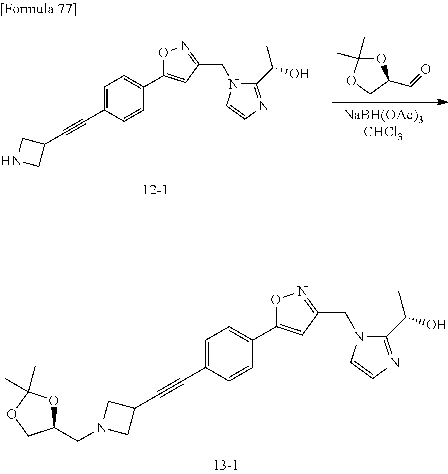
C1(C#CC2CN(CC3OC(C)(C)OC3)C2)=CC=C(C2=CC(CN3C(C(O)C)=NC=C3)=NO2)C=C1.[NaBH(OAc)3CHCl3].O1C(C)(C)OCC1C=O.C1(C#CC2CNC2)=CC=C(C2=CC(CN3C(C(O)C)=NC=C3)=NO2)C=C1
